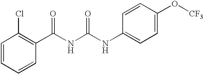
C1=CC=CC(C(NC(=O)NC2=CC=C(O[CF3])C=C2)=O)=C1Cl
